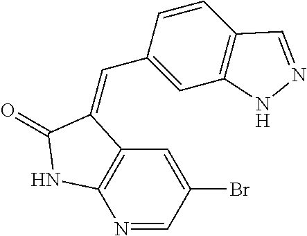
N1=CC(Br)=CC2=C1NC(=O)C2=CC1=CC2=C(C=C1)C=NN2
